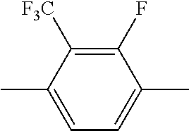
C1=C(C)C([F3C])=C(F)C(C)=C1
